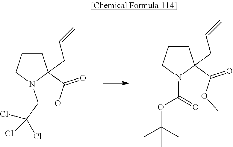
C1CC2(CC=C)N(C1)C(C(Cl)(Cl)Cl)OC2=O.C1CC(C(OC)=O)(CC=C)N(C(OC(C)(C)C)=O)C1
